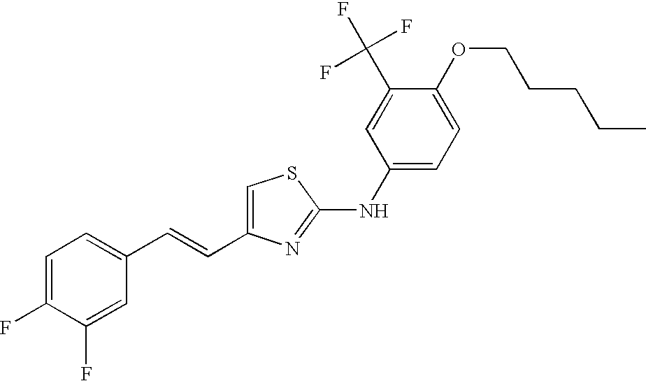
C1=C(C=CC2=CC=C(F)C(F)=C2)N=C(NC2=CC=C(OCCCCC)C(C(F)(F)F)=C2)S1
